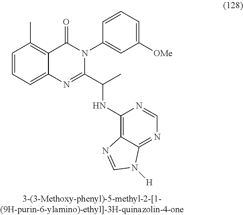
C1=CC=C2C(=C1C)C(=O)N(C1=CC([OMe])=CC=C1)C(C(NC1=C3C(=NC=N1)N([H])C=N3)C)=N2
